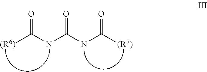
[(R6)]C(NC(NC([(R7)])=O)=O)=O
